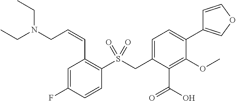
C1=C(F)C=CC(S(CC2=CC=C(C3=COC=C3)C(OC)=C2C(O)=O)(=O)=O)=C1C=CCN(CC)CC
